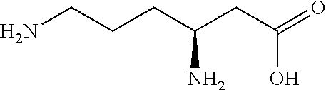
NCCCC(CC(=O)O)N
